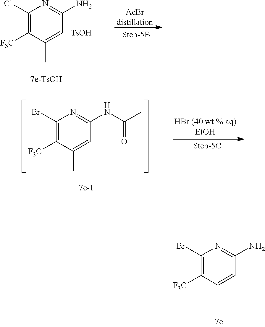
C1(Br)=C([F3C])C(C)=CC(NC(C)=O)=N1.C1(Cl)=C([F3C])C(C)=CC(N)=N1.[TsOH].[AcBrdistillation].C1(Br)=C([F3C])C(C)=CC(N)=N1
